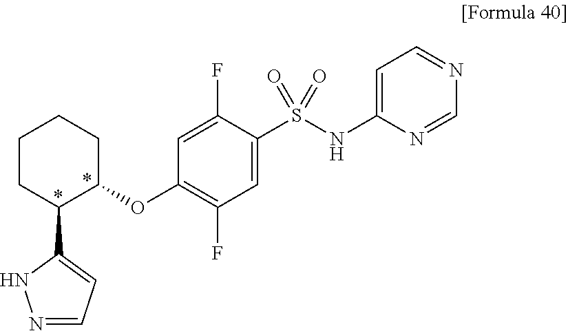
C1=C(NS(C2=CC(F)=C(OC3CCCCC3C3=CC=NN3)C=C2F)(=O)=O)N=CN=C1
